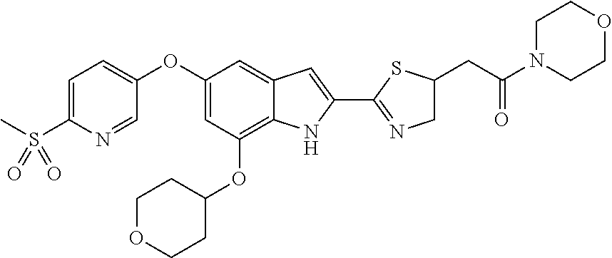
C1=C(S(C)(=O)=O)N=CC(OC2=CC(OC3CCOCC3)=C3C(=C2)C=C(C2=NCC(CC(N4CCOCC4)=O)S2)N3)=C1
